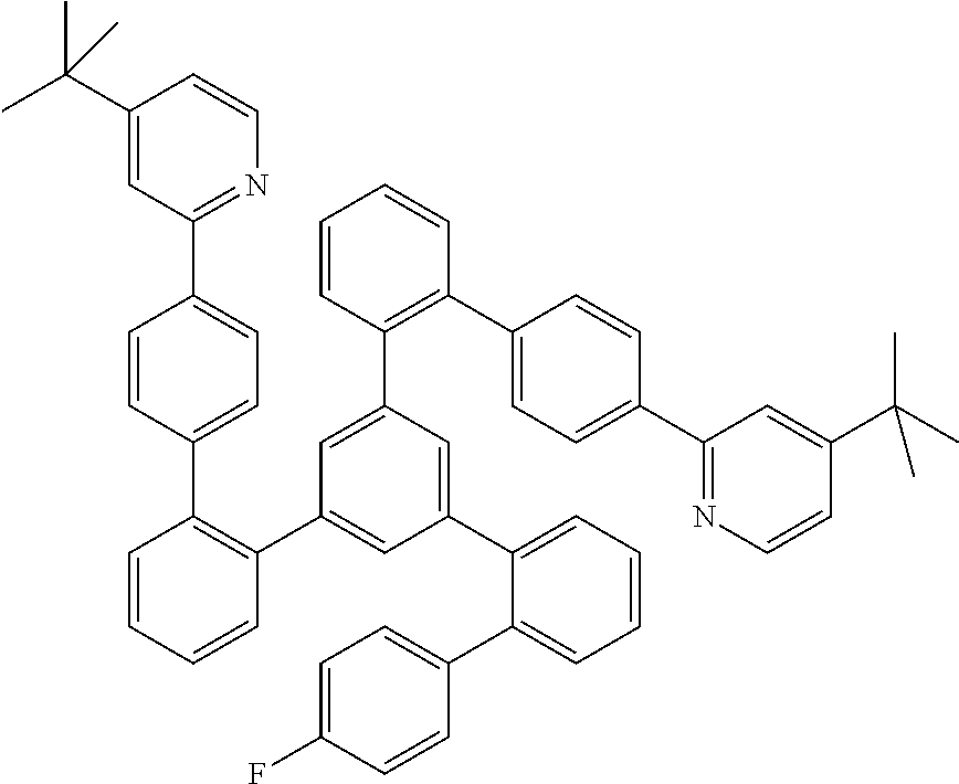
C1(C(C)(C)C)=CC(C2=CC=C(C3=C(C4=CC(C5=CC=CC=C5C5=CC=C(F)C=C5)=CC(C5=C(C6=CC=C(C7=NC=CC(C(C)(C)C)=C7)C=C6)C=CC=C5)=C4)C=CC=C3)C=C2)=NC=C1
